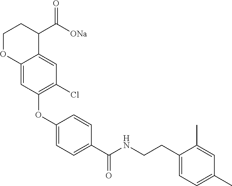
C1(OC2=C(Cl)C=C3C(=C2)OCCC3C([ONa])=O)=CC=C(C(NCCC2=CC=C(C)C=C2C)=O)C=C1
